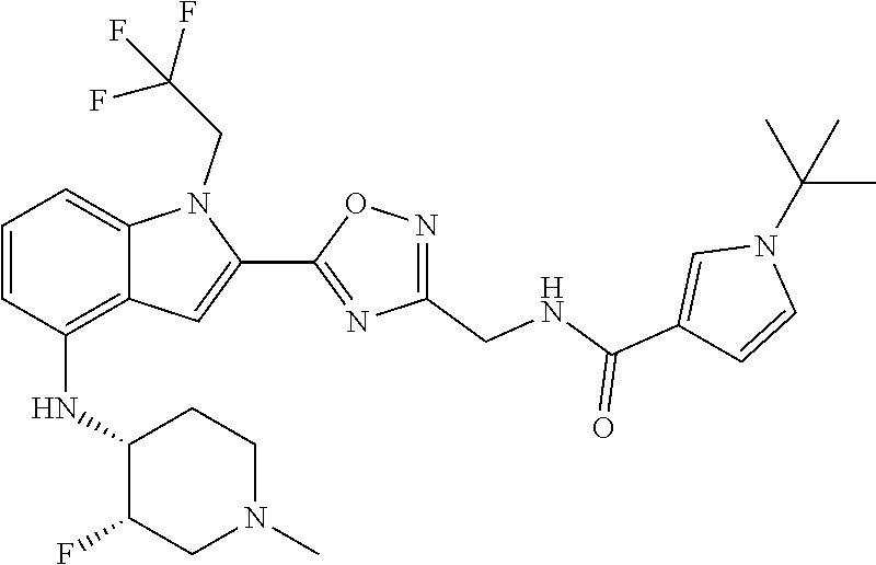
N1(C(C)(C)C)C=CC(C(=O)NCC2=NOC(C3=CC4=C(NC5C(F)CN(C)CC5)C=CC=C4N3CC(F)(F)F)=N2)=C1
